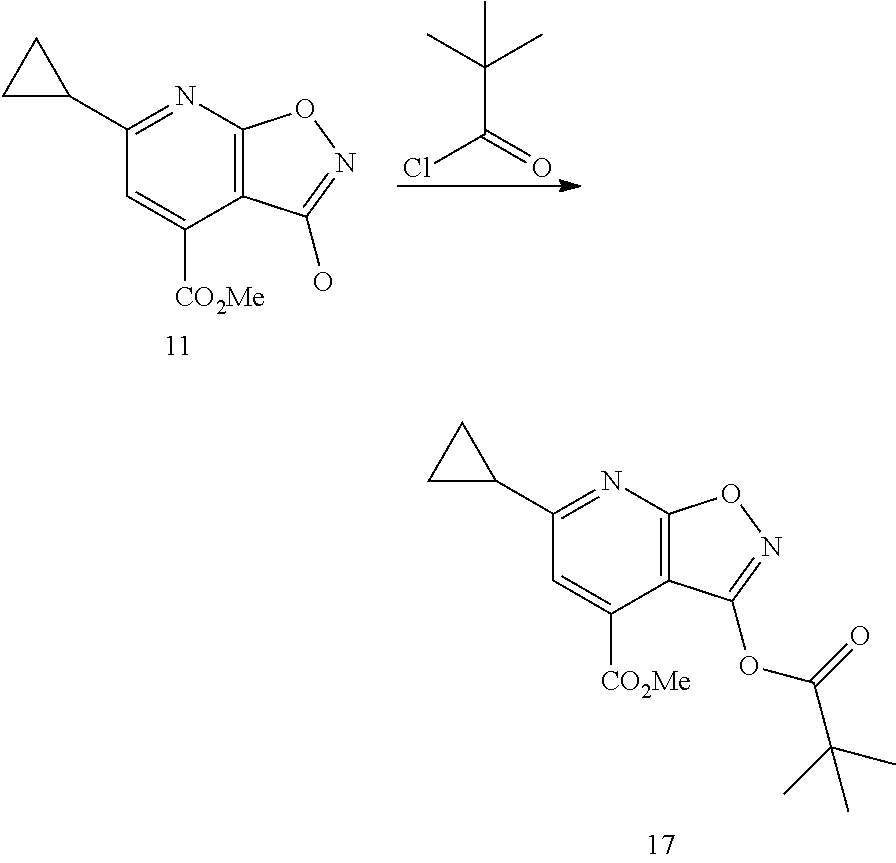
C1(C2CC2)=NC2=C(C([CO2Me])=C1)C(O)=NO2.C(C(=O)Cl)(C)(C)C.C1(C2CC2)=NC2=C(C([CO2Me])=C1)C(OC(C(C)(C)C)=O)=NO2
